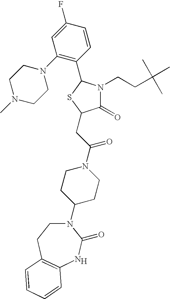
[H].N1(C2CCN(C(CC3C(=O)N(CCC(C)(C)C)C(C4=C(N5CCN(C)CC5)C=C(F)C=C4)S3)=O)CC2)CCC2=C(NC1=O)C=CC=C2
